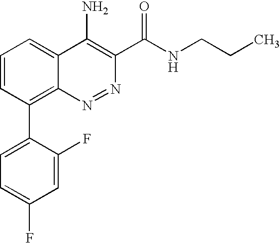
C1=CC(C2=CC=C(F)C=C2F)=C2C(=C1)C(N)=C(C(NCCC)=O)N=N2
